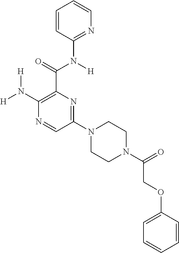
[H]N(C1=C(C(=O)N([H])C2=NC=CC=C2)N=C(N2CCN(C(=O)COC3=CC=CC=C3)CC2)C=N1)[H]
